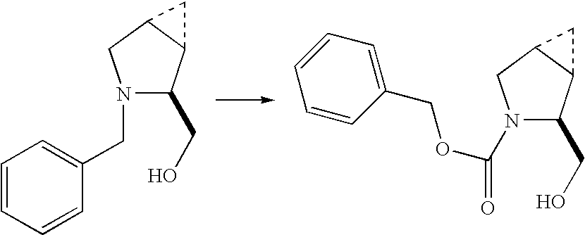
C1=CC=CC(CN2C(CO)C3C(C2)C3)=C1.C1(COC(=O)N2C(CO)C3C(C2)C3)=CC=CC=C1
